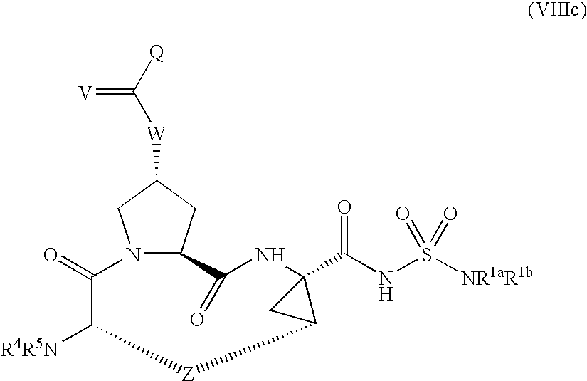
C(=[V])([W]C1CN2C(C1)C(=O)NC1(C(=O)NS([NR1aR1b])(=O)=O)CC1[Z]C([R4R5N])C2=O)[Q]
